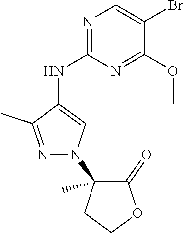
C1(C)=NN(C2(C)C(=O)OCC2)C=C1NC1=NC=C(Br)C(OC)=N1
